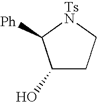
C1(O)CC[TsN]C1[Ph]
